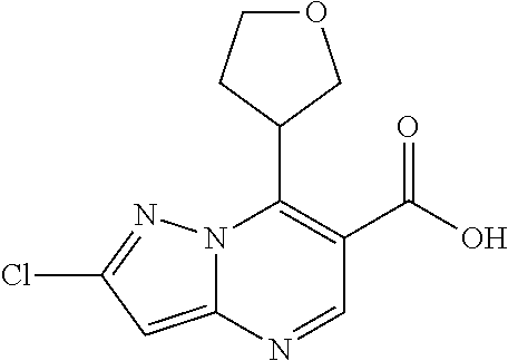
N12C(=CC(Cl)=N1)N=CC(C(O)=O)=C2C1COCC1
